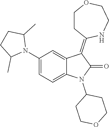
N1(C2=CC=C3C(=C2)C(=C2CCOCCN2)C(=O)N3C2CCOCC2)C(C)CCC1C
